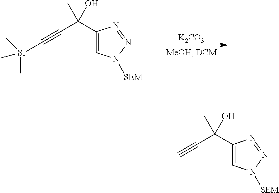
[K2CO3].C1(C(C#C[Si](C)(C)C)(O)C)=CN([SEM])N=N1.C1(C(C#C)(O)C)=CN([SEM])N=N1
